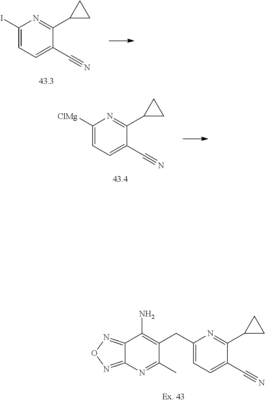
C12=NON=C1N=C(C)C(CC1=CC=C(C#N)C(C3CC3)=N1)=C2N.C1(I)=CC=C(C#N)C(C2CC2)=N1.C1([ClMg])=CC=C(C#N)C(C2CC2)=N1
